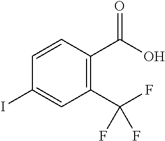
C1(C(F)(F)F)=C(C(O)=O)C=CC(I)=C1
